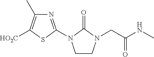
N1=C(N2CCN(CC(=O)NC)C2=O)SC([HO2C])=C1C
